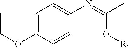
C1=C(N=C(C)O[R1])C=CC(OCC)=C1
